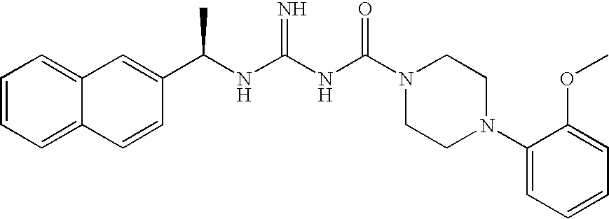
C12=CC=CC=C1C=CC(C(NC(NC(N1CCN(C3=CC=CC=C3OC)CC1)=O)=N)C)=C2
